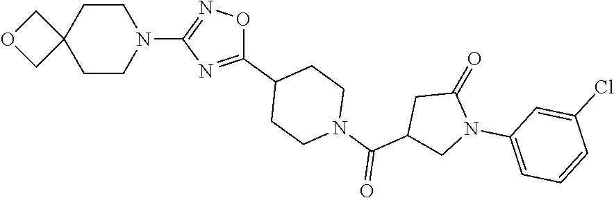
C1CC2(CCN1C1=NOC(C3CCN(C(=O)C4CN(C5=CC=CC(Cl)=C5)C(=O)C4)CC3)=N1)COC2
